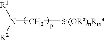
N(C[Si(ORb)nRma])([R1])[R2]
